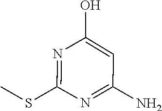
CSC1=NC(O)=CC(N)=N1
